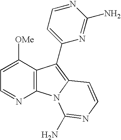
C1=C([OMe])C2=C(N=C1)N1C(=C2C2=CC=NC(N)=N2)C=CN=C1N
